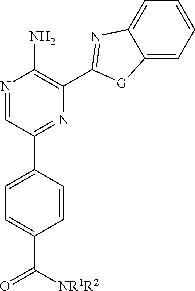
C1=C(C([NR1R2])=O)C=CC(C2=NC(C3=NC4=CC=CC=C4[G]3)=C(N)N=C2)=C1
